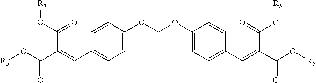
[R5]OC(C(=CC1=CC=C(OCOC2=CC=C(C=C(C(O[R5])=O)C(=O)O[R5])C=C2)C=C1)C(O[R5])=O)=O
